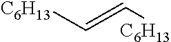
[C6H13]C=C[C6H13]
